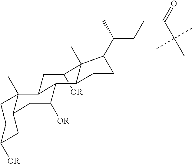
C1([OR])CC2C3(C)CCC([OR])CC3CC([OR])C2C2C1(C)C(C(C)CCC(=O)C(C)(C)C)CC2
